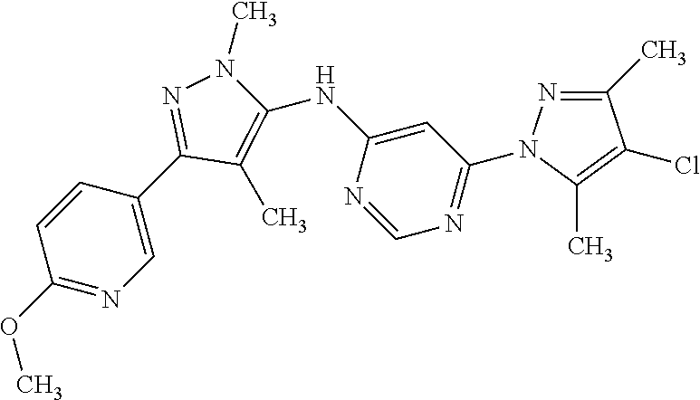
C1(C)=NN(C2=NC=NC(NC3=C(C)C(C4=CN=C(OC)C=C4)=NN3C)=C2)C(C)=C1Cl
